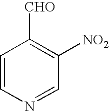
C1=CN=CC([NO2])=C1[CHO]
